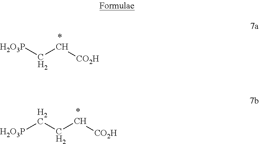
[H2O3P]CC[CO2H].C(CC[CO2H])[H2O3P]
